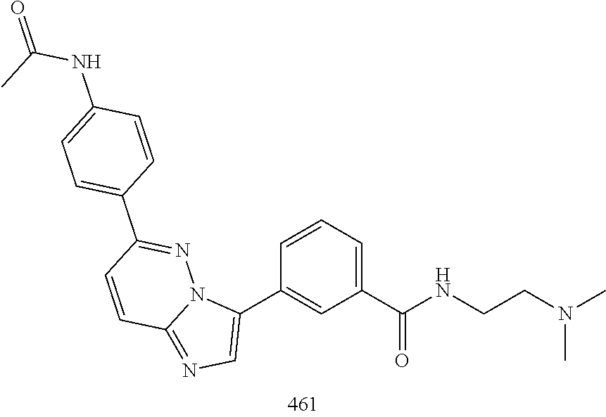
CN(C)CCNC(C1=CC=CC(C2=CN=C3C=CC(C4=CC=C(NC(C)=O)C=C4)=NN32)=C1)=O
